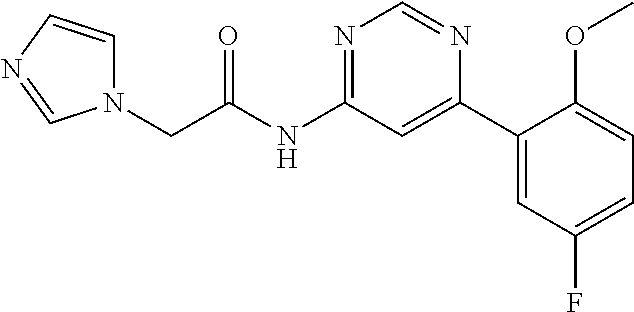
N1(CC(NC2=NC=NC(C3=CC(F)=CC=C3OC)=C2)=O)C=CN=C1
